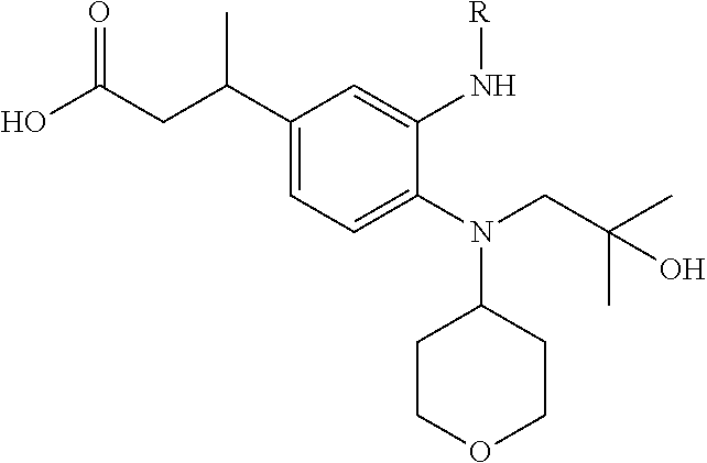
C1(N(C2CCOCC2)CC(C)(C)O)=CC=C(C(CC(O)=O)C)C=C1N[R]
